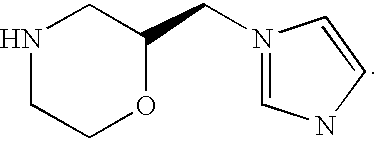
N1CCOC(CN2=CNC=C2)C1
